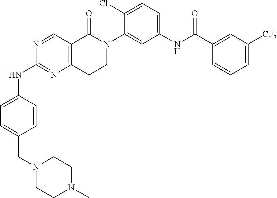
N1=CC2=C(N=C1NC1=CC=C(CN3CCN(C)CC3)C=C1)CCN(C1=CC(NC(C3=CC([CF3])=CC=C3)=O)=CC=C1Cl)C2=O
